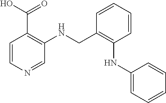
C1(CNC2=C(C(O)=O)C=CN=C2)=C(NC2=CC=CC=C2)C=CC=C1
